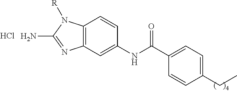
C12=C(C=C(NC(=O)C3=CC=C(CC)C=C3)C=C1)N=C(N)N2[R].Cl
